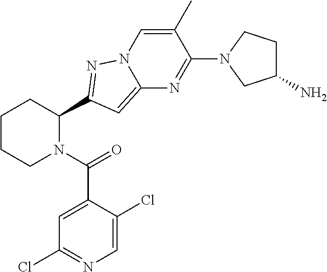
C1CCN(C(=O)C2=CC(Cl)=NC=C2Cl)C(C2=NN3C=C(C)C(N4CC(N)CC4)=NC3=C2)C1
